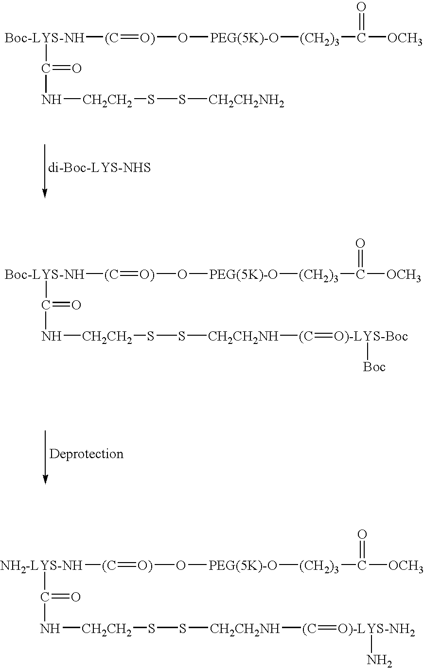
[Boc-LYS-NH](C(N[CH2CH2]SS[CH2CH2NH2])=O)[(C]=[O)]O[PEG(5K)-O][(CH2)3]C([OCH3])=O.[Boc-LYS-NH](C(N[CH2CH2]SS[CH2CH2NH][(C]=[O)-LYS-Boc][Boc])=O)[(C]=[O)]O[PEG(5K)-O][(CH2)3]C([OCH3])=O.[NH2-LYS-NH](C(N[CH2CH2]SS[CH2CH2NH][(C]=[O)-LYS-NH2]N)=O)[(C]=[O)]O[PEG(5K)-O][(CH2)3]C([OCH3])=O
